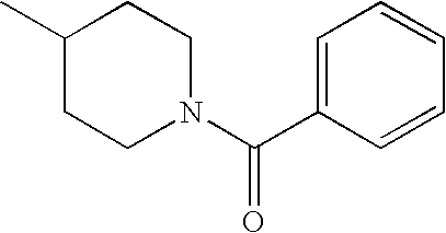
C1(C)CCN(C(C2=CC=CC=C2)=O)CC1
